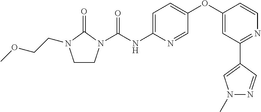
C1CN(C(NC2=CC=C(OC3=CC(C4=CN(C)N=C4)=NC=C3)C=N2)=O)C(=O)N1CCOC
